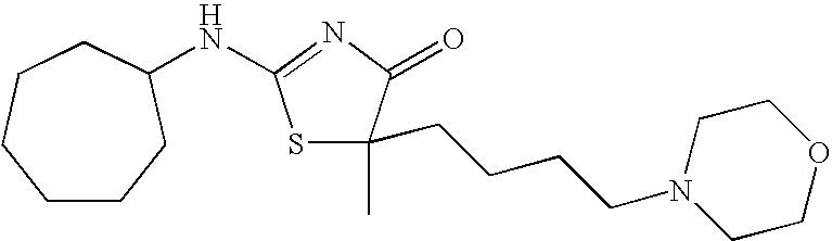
S1C(NC2CCCCCC2)=NC(=O)C1(C)CCCCN1CCOCC1
